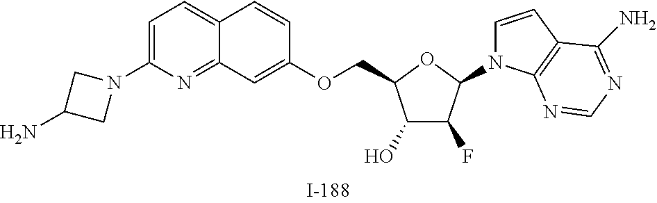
C1(O)C(F)C(N2C=CC3=C2N=CN=C3N)OC1COC1=CC2=NC(N3CC(N)C3)=CC=C2C=C1
